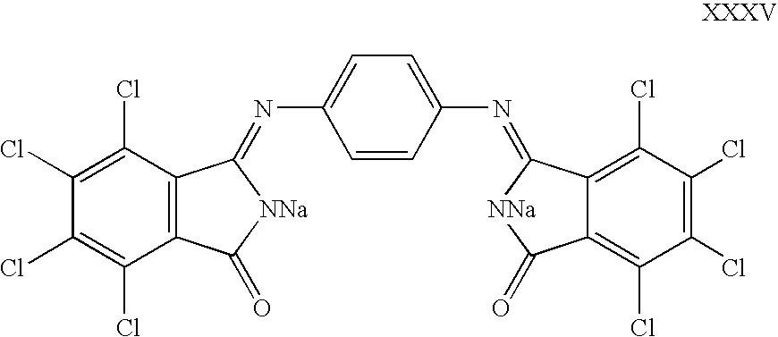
C1(Cl)=C(Cl)C2=C(C(Cl)=C1Cl)C(=O)[NNa]C2=NC1=CC=C(N=C2C3=C(Cl)C(Cl)=C(Cl)C(Cl)=C3C(=O)[NNa]2)C=C1
